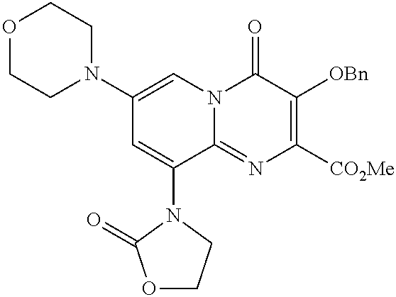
O1CCN(C2=CN3C(=NC([CO2Me])=C([OBn])C3=O)C(N3CCOC3=O)=C2)CC1
